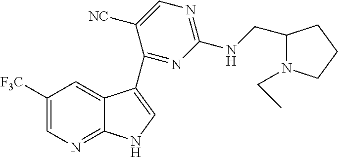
C1([F3C])=CN=C2C(=C1)C(C1=NC(NCC3N(CC)CCC3)=NC=C1[NC])=CN2
